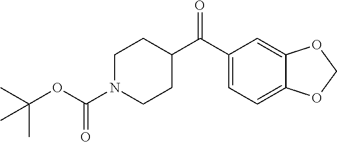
C1N(C(OC(C)(C)C)=O)CCC(C(C2=CC=C3C(=C2)OCO3)=O)C1
